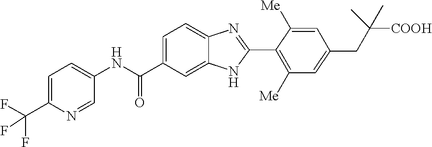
C1=C(C(F)(F)F)N=CC(NC(C2=CC=C3C(=C2)NC(C2=C([Me])C=C(CC([COOH])(C)C)C=C2[Me])=N3)=O)=C1
